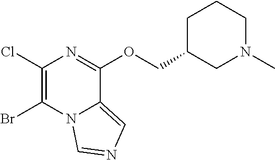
C1(Cl)=C(Br)N2C(=CN=C2)C(OCC2CN(C)CCC2)=N1
